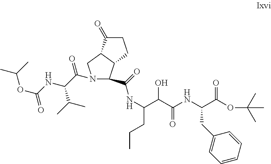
N1(C(C(NC(OC(C)C)=O)C(C)C)=O)C(C(=O)NC(CCC)C(C(NC(C(OC(C)(C)C)=O)CC2=CC=CC=C2)=O)O)C2C(C1)C(=O)CC2
